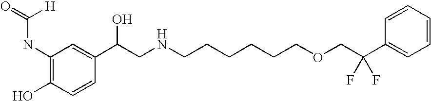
C1(NC([H])=O)=C(O)C=CC(C(CNCCCCCCOCC(C2=CC=CC=C2)(F)F)O)=C1
